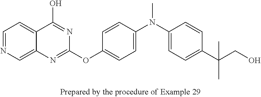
C1=NC=C2C(=C1)C(O)=NC(OC1=CC=C(N(C3=CC=C(C(CO)(C)C)C=C3)C)C=C1)=N2
